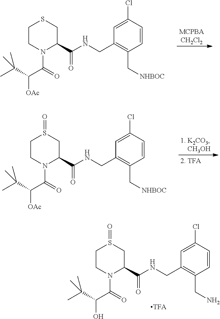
C1CN(C(C(C(C)(C)C)[OAc])=O)C(C(=O)NCC2=C(C[NHBOC])C=CC(Cl)=C2)CS1.C1CN(C(C(C(C)(C)C)[OAc])=O)C(C(=O)NCC2=C(C[NHBOC])C=CC(Cl)=C2)CS1=O.C1CN(C(C(C(C)(C)C)O)=O)C(C(=O)NCC2=C(CN)C=CC(Cl)=C2)CS1=O
